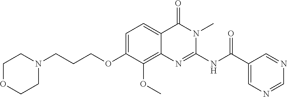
N(C(C1=CN=CN=C1)=O)C1=NC2=C(OC)C(OCCCN3CCOCC3)=CC=C2C(=O)N1C
